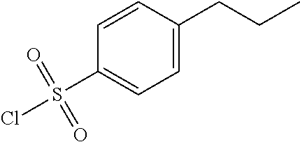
C1=C(CCC)C=CC(S(Cl)(=O)=O)=C1
